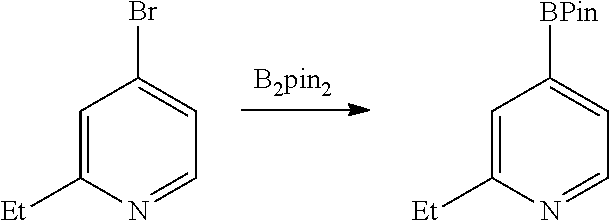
[B2pin2].C1([Et])=CC(Br)=CC=N1.C1([Et])=CC([BPin])=CC=N1
